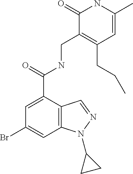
C1(Br)=CC2=C(C(C(=O)NCC3=C(CCC)C=C(C)NC3=O)=C1)C=NN2C1CC1
